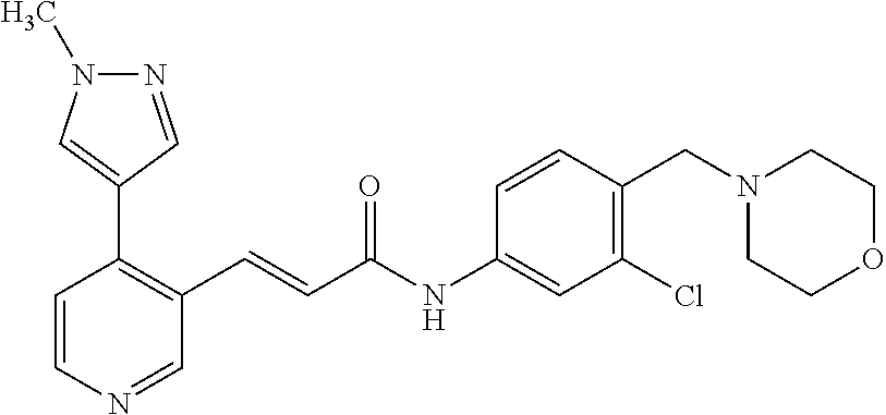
C1=CN=CC(C=CC(=O)NC2=CC(Cl)=C(CN3CCOCC3)C=C2)=C1C1=CN(C)N=C1
